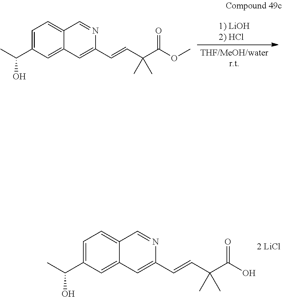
C1=C(C(C)O)C=C2C(=C1)C=NC(C=CC(C(O)=O)(C)C)=C2.C1=C(C(C)O)C=C2C(=C1)C=NC(C=CC(C(OC)=O)(C)C)=C2
